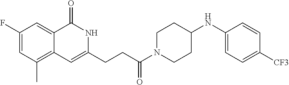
C1(F)=CC(C)=C2C(=C1)C(=O)NC(CCC(N1CCC(NC3=CC=C([CF3])C=C3)CC1)=O)=C2
